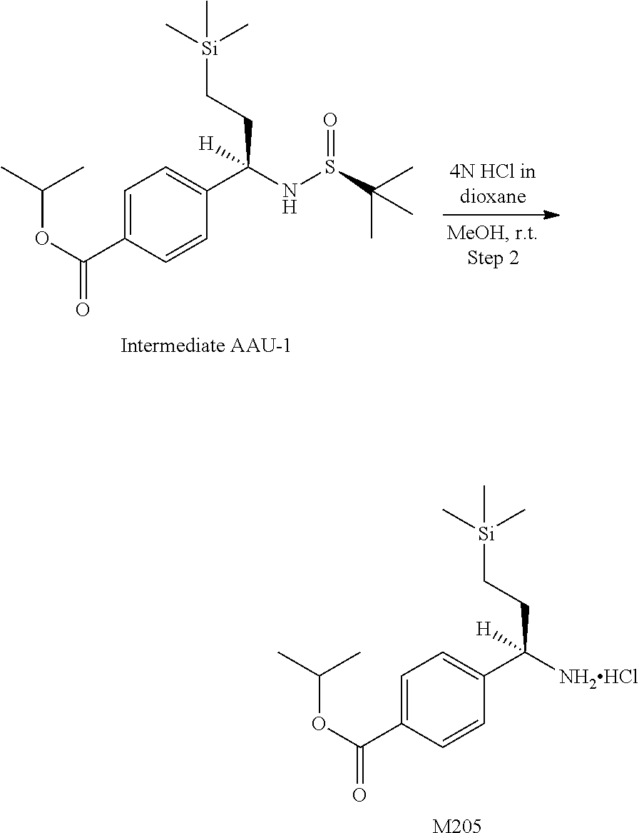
C1=C(C(OC(C)C)=O)C=CC(C(NS(C(C)(C)C)=O)(CC[Si](C)(C)C)[H])=C1.C1=C(C(OC(C)C)=O)C=CC(C([NH2HCl])(CC[Si](C)(C)C)[H])=C1.[M205]
